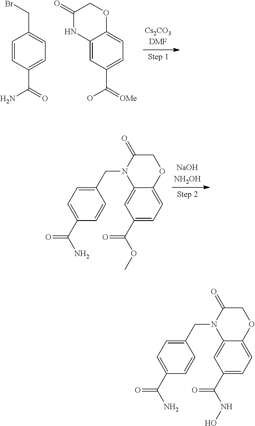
C12=CC(C(=[OMe])O)=CC=C1OCC(=O)N2.C1=CC(C(N)=O)=CC=C1CBr.C12=CC(C(OC)=O)=CC=C1OCC(=O)N2CC1=CC=C(C(N)=O)C=C1.C12=CC(C(NO)=O)=CC=C1OCC(=O)N2CC1=CC=C(C(N)=O)C=C1
